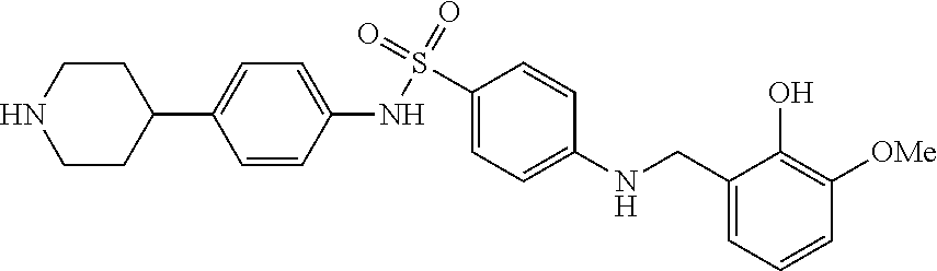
C1CC(C2=CC=C(NS(=O)(=O)C3=CC=C(NCC4=CC=CC([OMe])=C4O)C=C3)C=C2)CCN1
